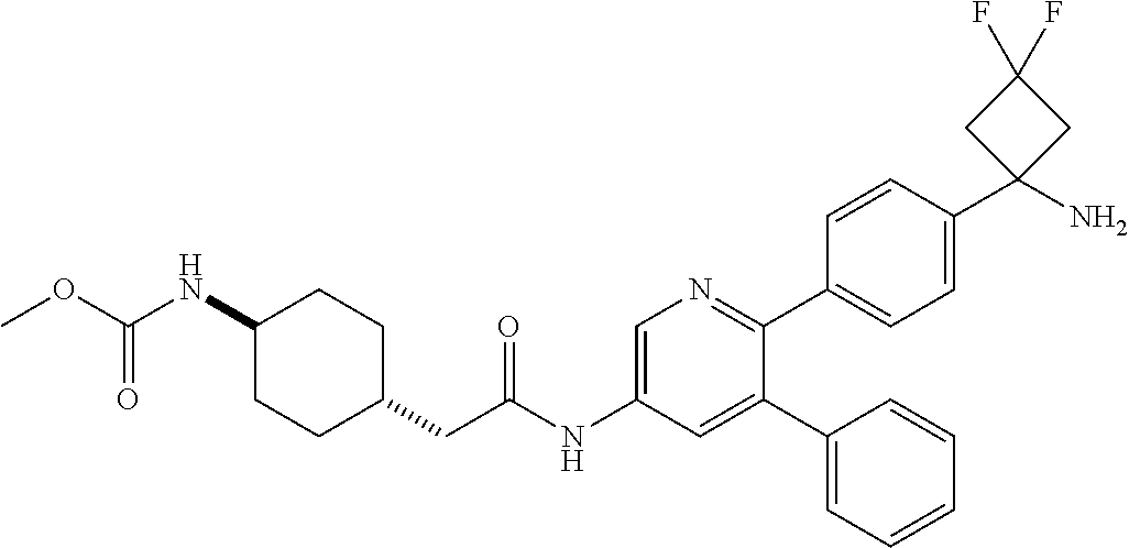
C1(NC(=O)OC)CCC(CC(NC2=CN=C(C3=CC=C(C4(N)CC(F)(F)C4)C=C3)C(C3=CC=CC=C3)=C2)=O)CC1
